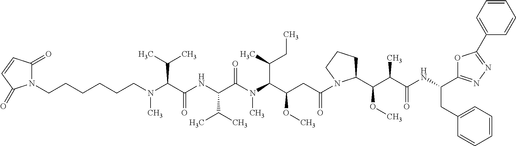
C(CCCCCN(C(C(NC(C(N(C)C(C(CC(=O)N1C(C(C(C(NC(CC2=CC=CC=C2)C2=NN=C(C3=CC=CC=C3)O2)=O)C)OC)CCC1)OC)C(C)CC)=O)C(C)C)=O)C(C)C)C)N1C(=O)C=CC1=O
